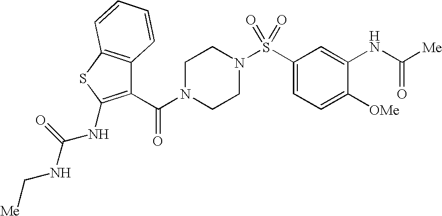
C1(C(=O)N2CCN(S(C3=CC=C([OMe])C(NC(=O)[Me])=C3)(=O)=O)CC2)=C(NC(NC[Me])=O)SC2=C1C=CC=C2
